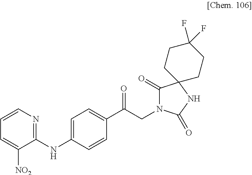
C1(NC2=CC=C(C(CN3C(=O)C4(NC3=O)CCC(F)(F)CC4)=O)C=C2)=NC=CC=C1[NO2]
